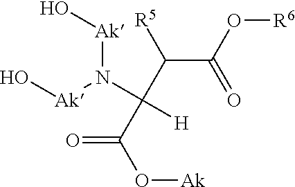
C(C(O[R6])=O)(C(N([Ak]O)[Ak]O)(C(O[Ak])=O)[H])[R5]
